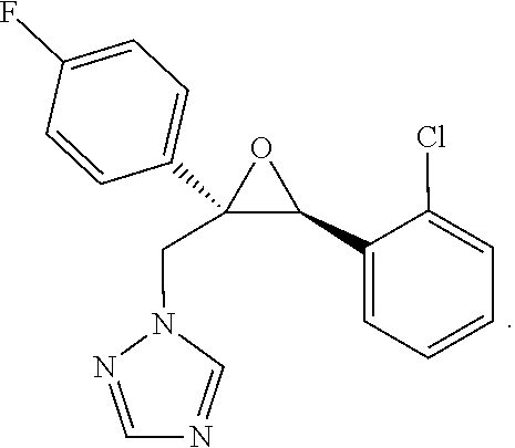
C1=NN(CC2(C3=CC=C(F)C=C3)C(C3=CC=CC=C3Cl)O2)C=N1
